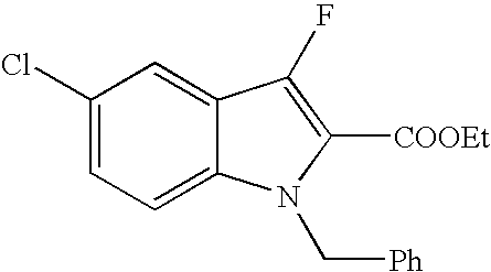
C1(Cl)=CC=C2C(=C1)C(F)=C([COOEt])N2C[Ph]
